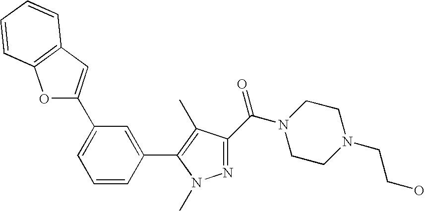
N1(C)N=C(C(N2CCN(CCO)CC2)=O)C(C)=C1C1=CC(C2=CC3=C(O2)C=CC=C3)=CC=C1
